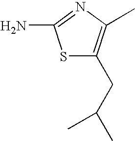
S1C(CC(C)C)=C(C)N=C1N
